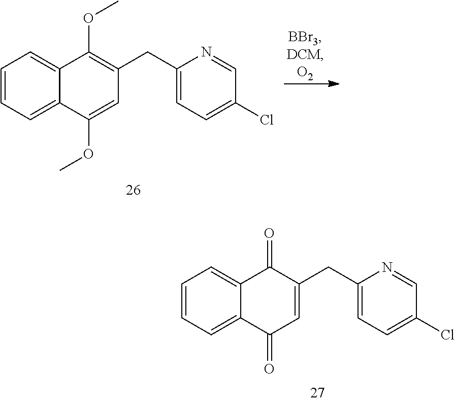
O(C)C1=C(CC2=CC=C(Cl)C=N2)C=C(OC)C2=CC=CC=C12.C1=C2C(=O)C(CC3=CC=C(Cl)C=N3)=CC(=O)C2=CC=C1
